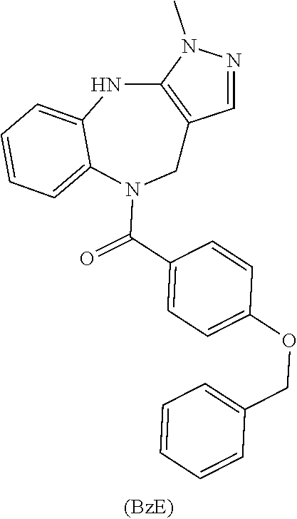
C1=NN(C)C2=C1CN(C(=O)C1=CC=C(OCC3=CC=CC=C3)C=C1)C1=CC=CC=C1N2
